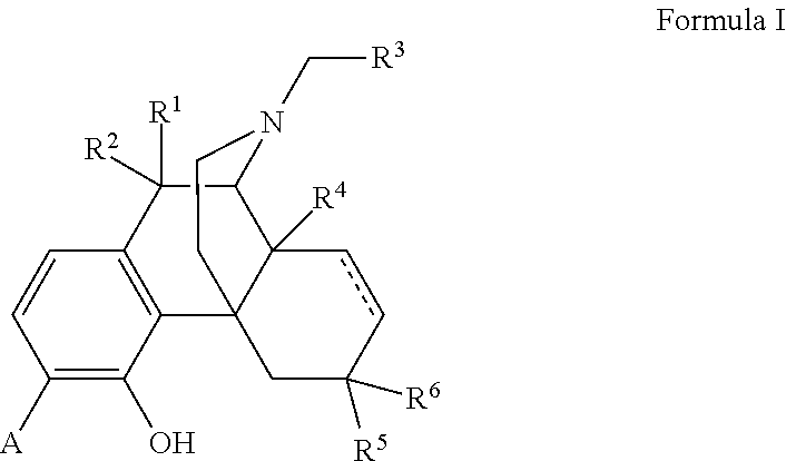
C1([A])=C(O)C2=C(C=C1)C([R1])([R2])C1C3([R4])C2(CC([R5])([R6])cc3)CCN1C[R3]
